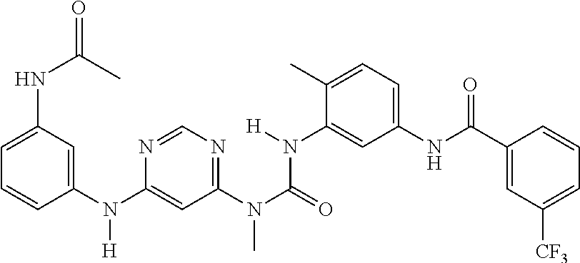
C1=C(N(C2=CC(N(C)C(N(C3=CC(NC(C4=CC([CF3])=CC=C4)=O)=CC=C3C)[H])=O)=NC=N2)[H])C=CC=C1NC(C)=O
